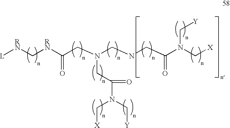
[L][RN]C[RN]C(CN(CNCC(N(C[X])C[Y])=O)CC(N(C[X])C[Y])=O)=O
